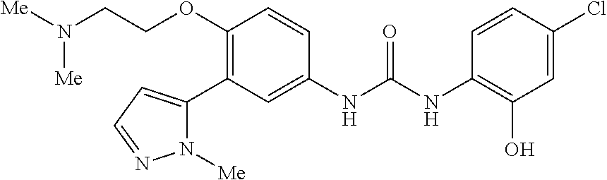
C1(OCCN([Me])[Me])=C(C2=CC=NN2[Me])C=C(NC(NC2=C(O)C=C(Cl)C=C2)=O)C=C1
